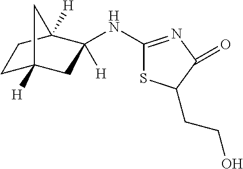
C1C2([H])CC(NC3=NC(=O)C(CCO)S3)([H])C([H])(C1)C2
